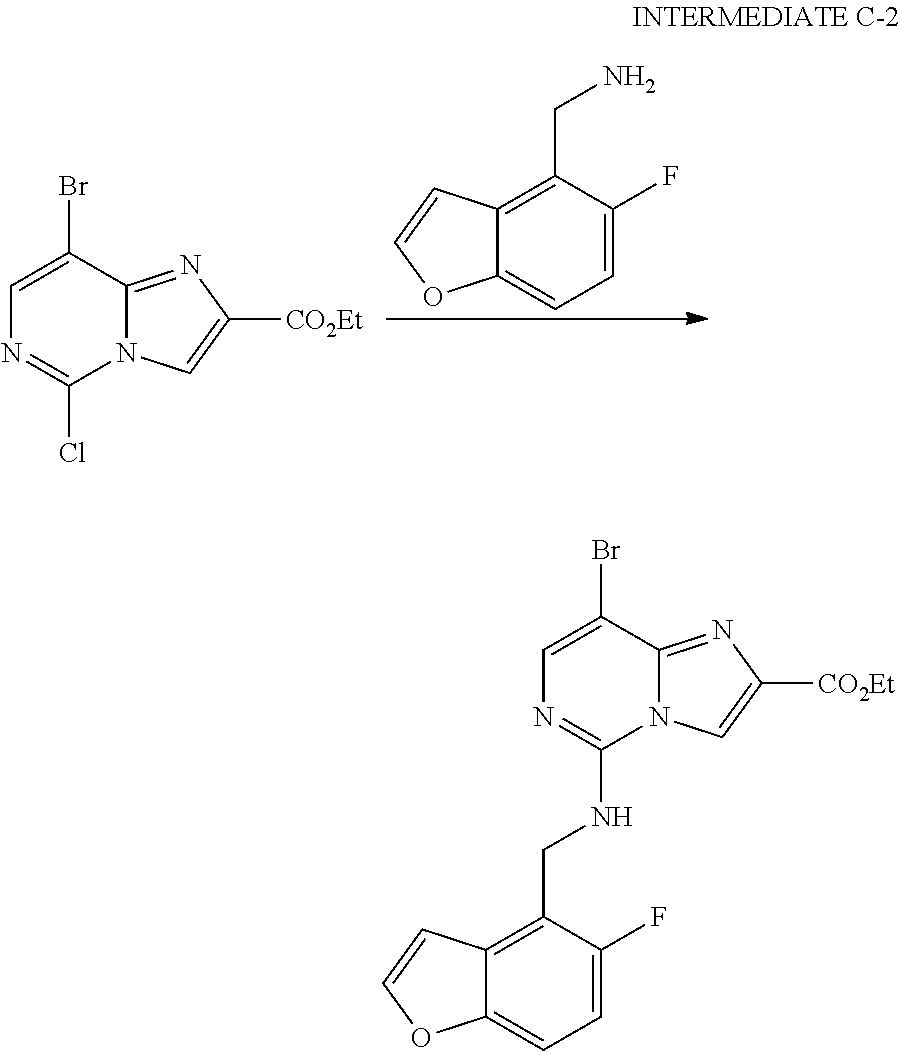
C1=C(Br)C2=NC([CO2Et])=CN2C(Cl)=N1.C1=C(F)C(CN)=C2C(=C1)OC=C2.C1=C(Br)C2=NC([CO2Et])=CN2C(NCC2=C3C(=CC=C2F)OC=C3)=N1
